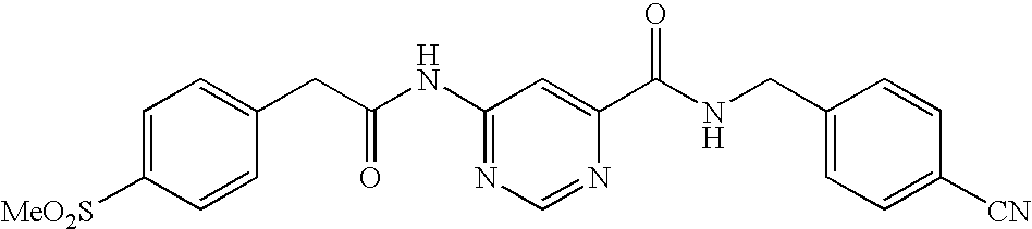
C1=C([MeO2S])C=CC(CC(NC2=NC=NC(C(NCC3=CC=C([CN])C=C3)=O)=C2)=O)=C1
